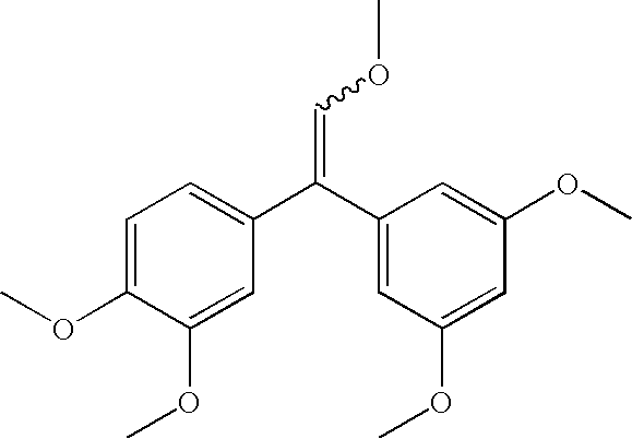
C1=C(C(C2=CC(OC)=CC(OC)=C2)=COC)C=C(OC)C(OC)=C1
